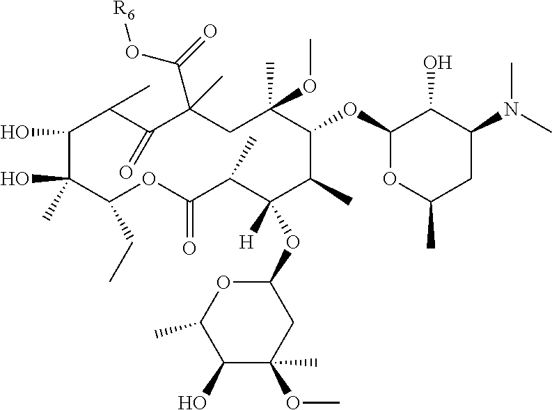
C1C(C)(OC)C(OC2OC(C)CC(N(C)C)C2O)C(C)C([H])(OC2OC(C)C(O)C(C)(OC)C2)C(C)C(=O)OC(CC)C(O)(C)C(O)C(C)C(=O)C1(C)C(=O)O[R6]
